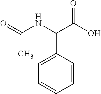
O=C(NC(C(O)=O)C1=CC=CC=C1)C
